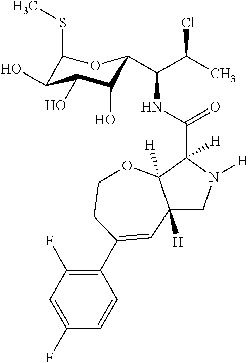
C12([H])CN([H])C(C(NC(C(C)Cl)C3C(O)C(O)C(O)C(SC)O3)=O)([H])C1([H])OCCC(C1=C(F)C=C(F)C=C1)=C2
